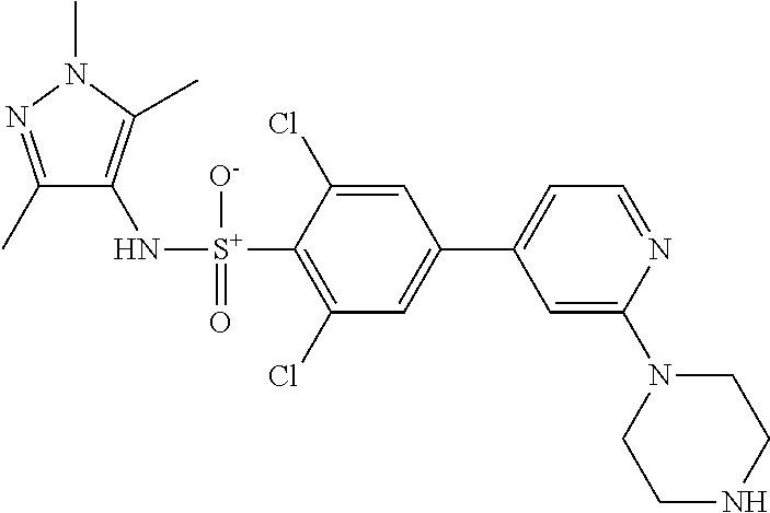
C1(C)=NN(C)C(C)=C1N[S+](C1=C(Cl)C=C(C2=CC=NC(N3CCNCC3)=C2)C=C1Cl)([O-])=O
